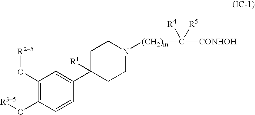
C1CN([(CH2)m]C([CONHOH])([R4])[R5])CCC1(C1=CC(O[R25])=C(O[R35])C=C1)[R1]
